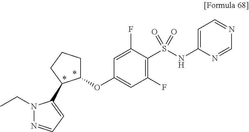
C1(S(NC2=CC=NC=N2)(=O)=O)=C(F)C=C(OC2CCCC2C2=CC=NN2CC)C=C1F
